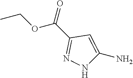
CCOC(C1=NNC(N)=C1)=O
